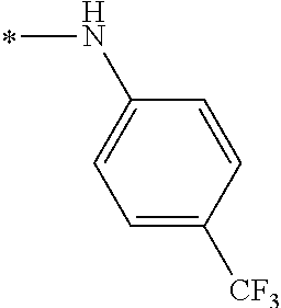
N(C1=CC=C([CF3])C=C1)C
